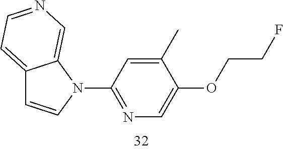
C12=CC=NC=C1N(C1=NC=C(OCCF)C(C)=C1)C=C2
